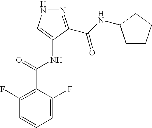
C1=C(F)C(C(=O)NC2=CNN=C2C(NC2CCCC2)=O)=C(F)C=C1
